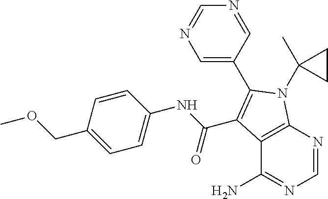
C12=C(N=CN=C1N)N(C1(C)CC1)C(C1=CN=CN=C1)=C2C(NC1=CC=C(COC)C=C1)=O
